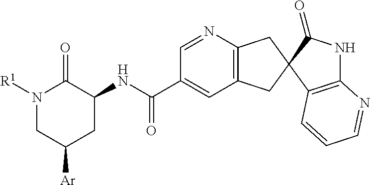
C12=C(C3(C(=O)N1)CC1=C(C3)C=C(C(NC3C(=O)N([R1])CC([Ar])C3)=O)C=N1)C=CC=N2
